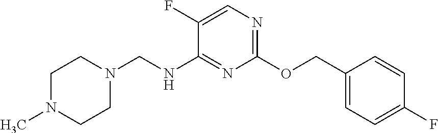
C1(F)=CN=C(OCC2=CC=C(F)C=C2)N=C1NCN1CCN(C)CC1
